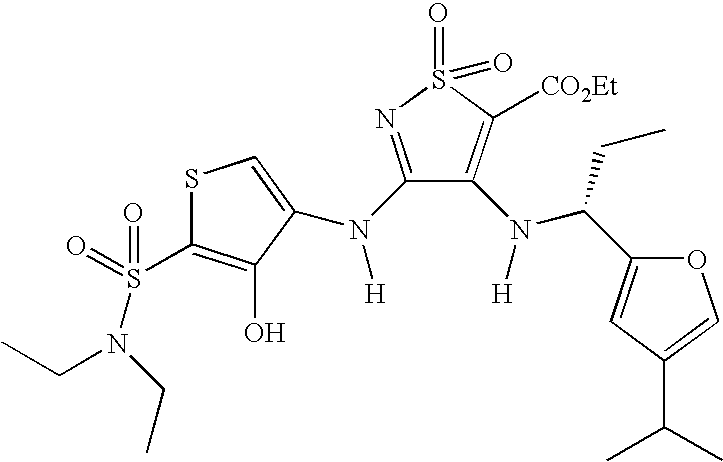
S1C(S(=O)(=O)N(CC)CC)=C(O)C(N(C2=NS(=O)(=O)C([CO2Et])=C2N([H])C(CC)C2=CC(C(C)C)=CO2)[H])=C1
